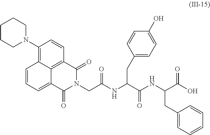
C12=C(N3CCCCC3)C=CC3=C1C(=CC=C2)C(=O)N(CC(NC(C(NC(C(O)=O)CC1=CC=CC=C1)=O)CC1=CC=C(O)C=C1)=O)C3=O
